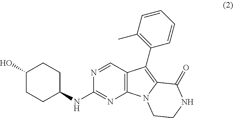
C12=C(C=NC(NC3CCC(O)CC3)=N1)C(C1=C(C)C=CC=C1)=C1N2CCNC1=O
